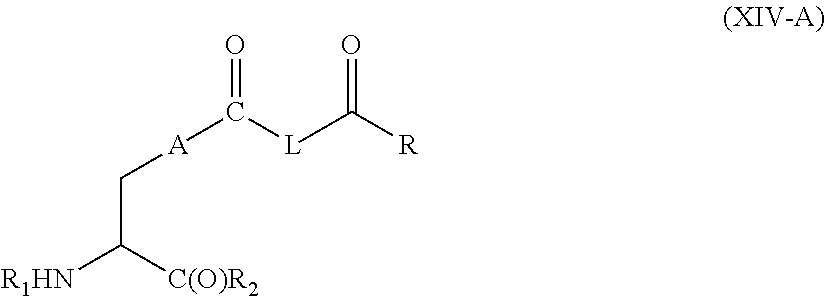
[A](C([L]C([R])=O)=O)CC([R1HN])[C(O)R2]
